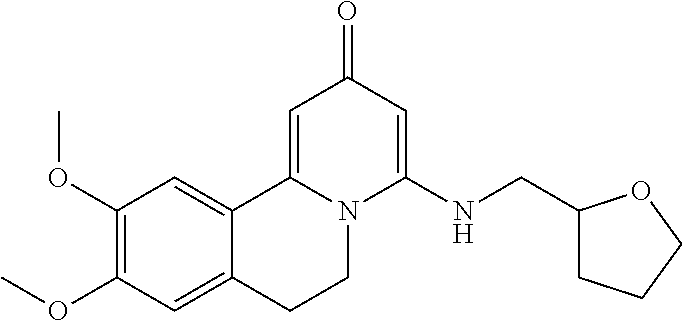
C1(OC)=C(OC)C=C2C(=C1)C1=CC(=O)C=C(NCC3CCCO3)N1CC2
